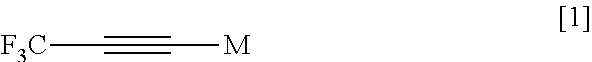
[F3C]C#C[M]
